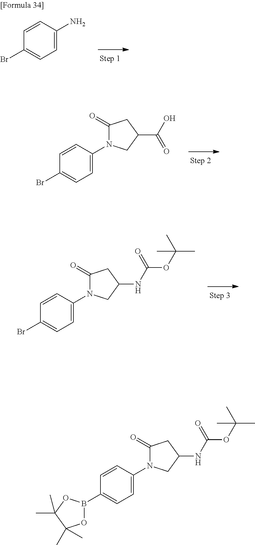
C1=CC(Br)=CC=C1N1C(=O)CC(C(O)=O)C1.C1=CC(Br)=CC=C1N.C1=CC(Br)=CC=C1N1C(=O)CC(NC(OC(C)(C)C)=O)C1.C1=CC(B2OC(C)(C)C(C)(C)O2)=CC=C1N1C(=O)CC(NC(OC(C)(C)C)=O)C1
